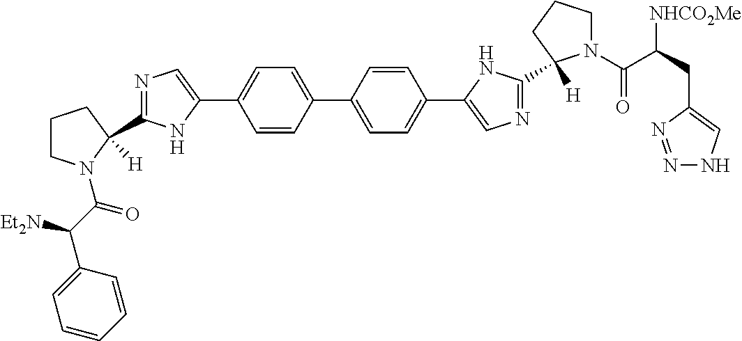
C1=CC(C2=CC=C(C3=CN=C(C4([H])N(C(C(C5=CC=CC=C5)[Et2N])=O)CCC4)N3)C=C2)=CC=C1C1=CN=C(C2([H])N(C(C(CC3=CNN=N3)[NHCO2Me])=O)CCC2)N1
